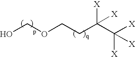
OCOCCC(C([X])([X])[X])([X])[X]
